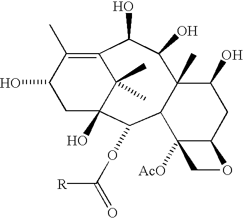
OC1CC2(O)C(C)(C)C(=C1C)C(O)C(O)C1(C)C(C2OC([R])=O)C2([AcO])C(CC1O)OC2
